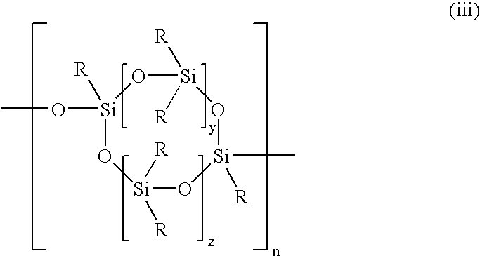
[Si]1([R])(OC)O[Si]([R])([R])O[Si](C)([R])O[Si]([R])([R])O1
